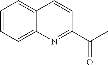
C1=CC=C2C(=C1)C=CC(C(=O)C)=N2
